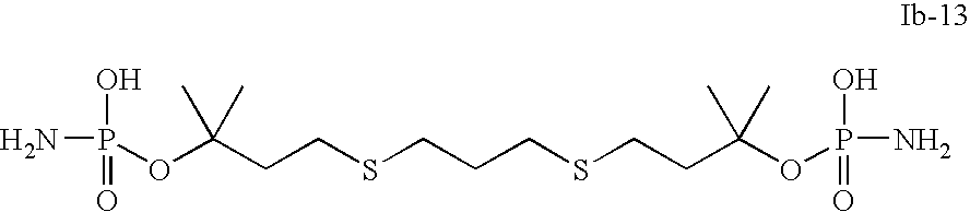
O(C(CCSCCCSCCC(OP(N)(=O)O)(C)C)(C)C)P(N)(O)=O
